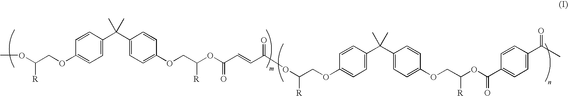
COC(COC1=CC=C(C(C2=CC=C(OCC(OC(C=CC(OC(COC3=CC=C(C(C4=CC=C(OCC(OC(=O)C5=CC=C(C(C)=O)C=C5)[R])C=C4)(C)C)C=C3)[R])=O)=O)[R])C=C2)(C)C)C=C1)[R]
